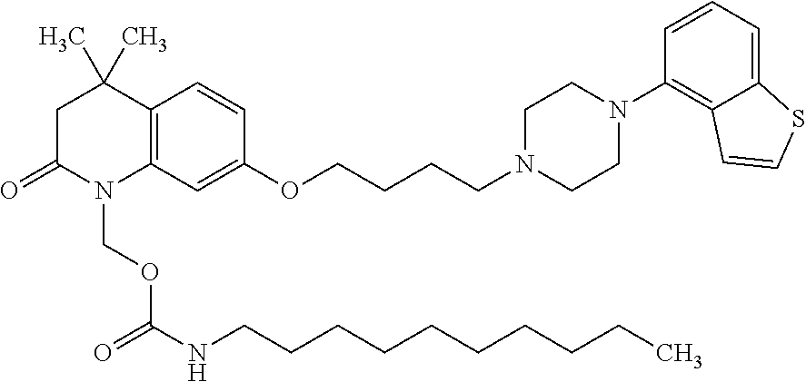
C12=C(C=CC(OCCCCN3CCN(C4=C5C(=CC=C4)SC=C5)CC3)=C1)C(C)(C)CC(=O)N2COC(=O)NCCCCCCCCCC
